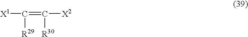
[X1]C(=C([X2])[R30])[R29]
